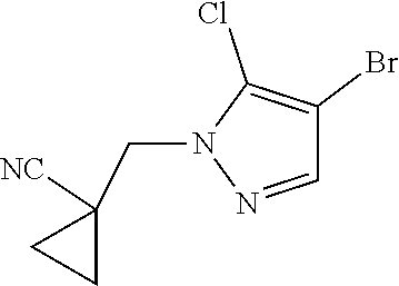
C1=NN(CC2([NC])CC2)C(Cl)=C1Br
